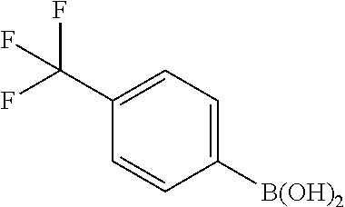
C1=C(C(F)(F)F)C=CC([B(OH)2])=C1
